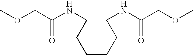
COCC(NC1CCCCC1NC(COC)=O)=O
